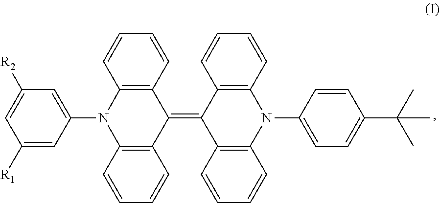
C1([R1])=CC(N2C3=C(C(=C4C5=C(N(C6=CC=C(C(C)(C)C)C=C6)C6=C4C=CC=C6)C=CC=C5)C4=C2C=CC=C4)C=CC=C3)=CC([R2])=C1
